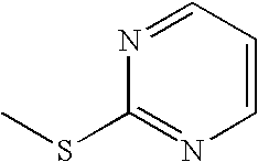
N1=CC=CN=C1SC
